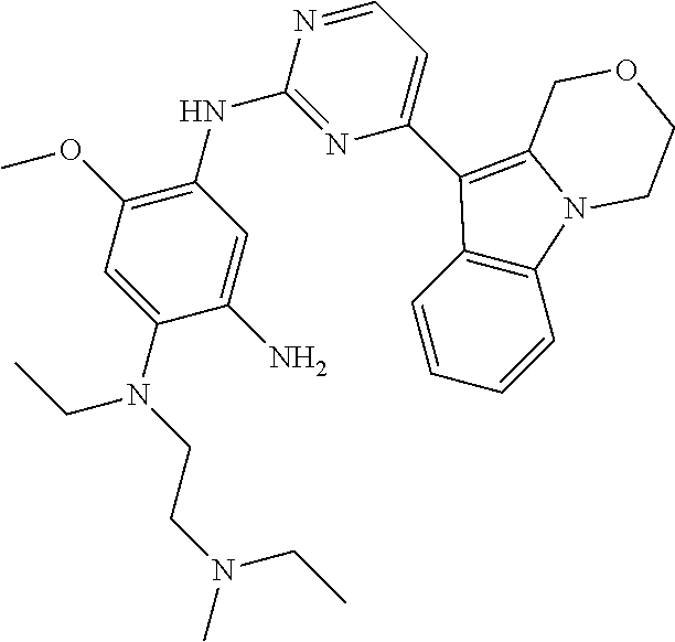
C1(N(CCN(C)CC)CC)=CC(OC)=C(NC2=NC(C3=C4N(C5=C3C=CC=C5)CCOC4)=CC=N2)C=C1N
